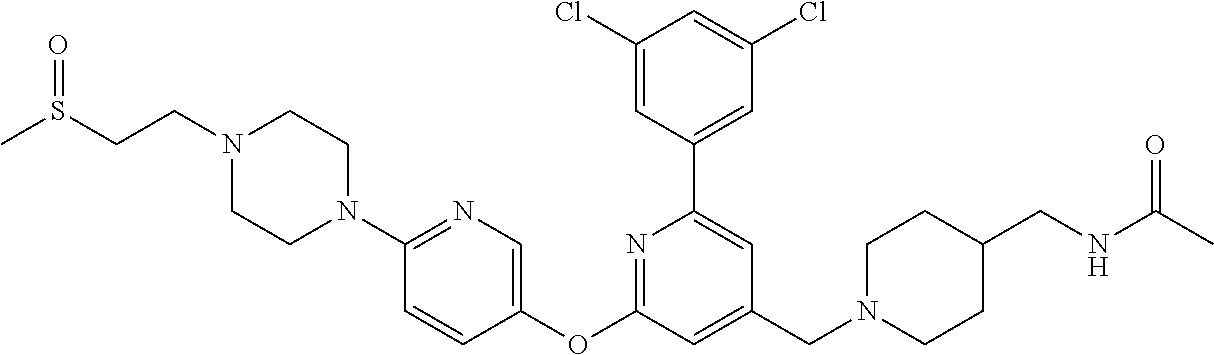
N1(CCS(C)=O)CCN(C2=NC=C(OC3=NC(C4=CC(Cl)=CC(Cl)=C4)=CC(CN4CCC(CNC(C)=O)CC4)=C3)C=C2)CC1
